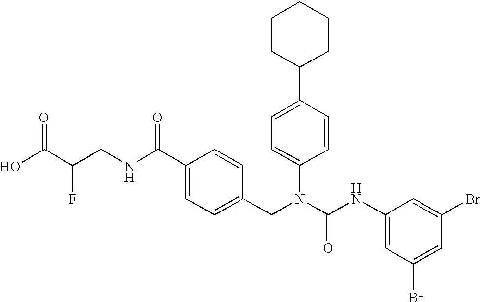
OC(C(CNC(C1=CC=C(CN(C(NC2=CC(Br)=CC(Br)=C2)=O)C2=CC=C(C3CCCCC3)C=C2)C=C1)=O)F)=O
